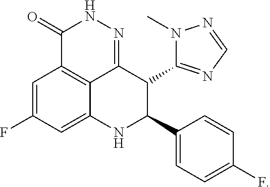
C1(C2C(C3=NC=NN3C)C3=NNC(=O)C4=C3C(=CC(F)=C4)N2)=CC=C(F)C=C1
